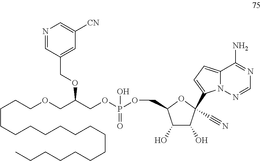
C1=C(COC(COCCCCCCCCCCCCCCCCCC)COP(OCC2C(O)C(O)C(C#N)(C3=CC=C4N3N=CN=C4N)O2)(O)=O)C=NC=C1[CN]
